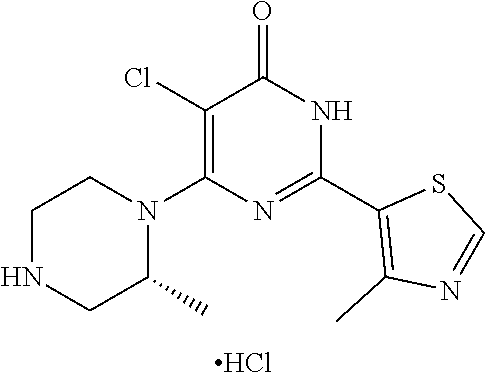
C1(Cl)=C(N2CCNCC2C)N=C(C2=C(C)N=CS2)NC1=O.Cl
